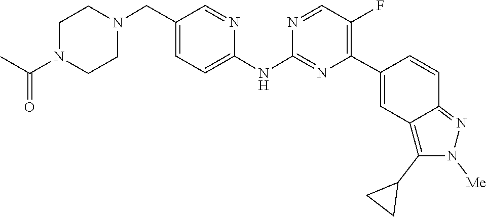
C1CN(C(=O)C)CCN1CC1=CC=C(NC2=NC(C3=CC4=C(C5CC5)N([Me])N=C4C=C3)=C(F)C=N2)N=C1
